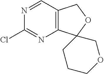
N1=CC2=C(N=C1Cl)C1(OC2)CCCOC1
